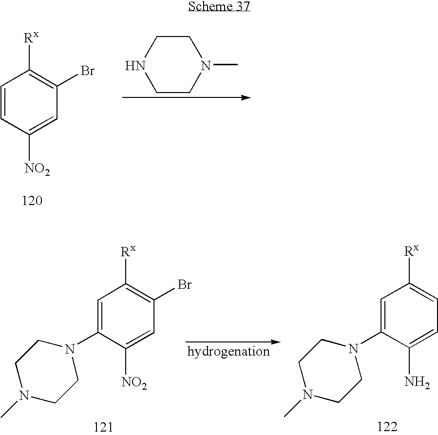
C1=CC([NO2])=CC(Br)=C1[Rx].C1CN(C)CCN1.C1=C(N2CCN(C)CC2)C([NO2])=CC(Br)=C1[Rx].C1=C(N2CCN(C)CC2)C(N)=CC=C1[Rx]
